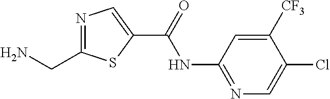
N1=C(CN)SC(C(=O)NC2=NC=C(Cl)C([CF3])=C2)=C1
